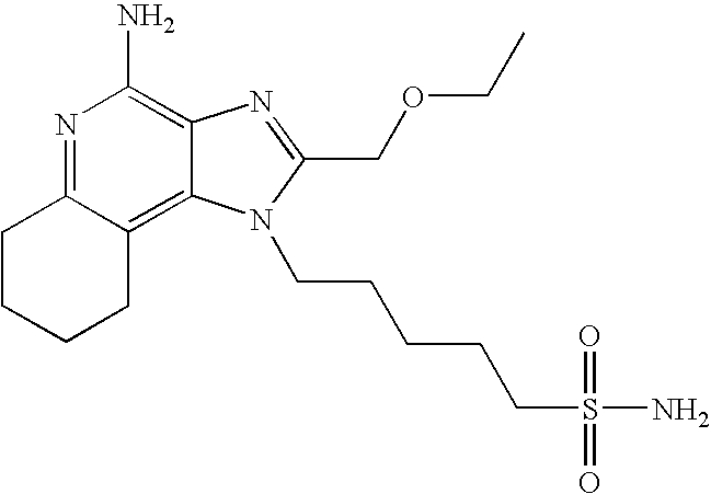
C1CCCC2=C3C(=C(N)N=C12)N=C(COCC)N3CCCCCS(=O)(=O)N
